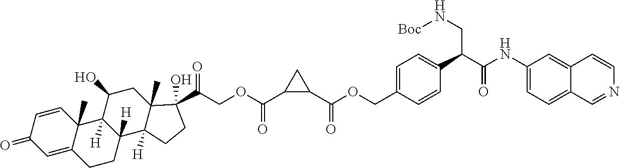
C1=CC2(C)C(=CC1=O)CCC1([H])C2([H])C(O)CC2(C)C1([H])CCC2(C(=O)COC(C1CC1C(OCC1=CC=C(C(C(NC2=CC=C3C(=C2)C=CN=C3)=O)CN[Boc])C=C1)=O)=O)O
